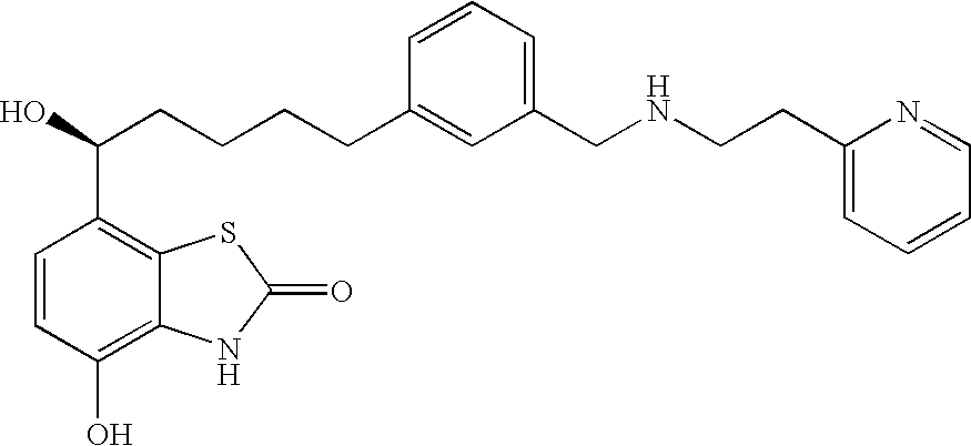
C1=CC(O)=C2C(=C1C(O)CCCCC1=CC(CNCCC3=CC=CC=N3)=CC=C1)SC(=O)N2
